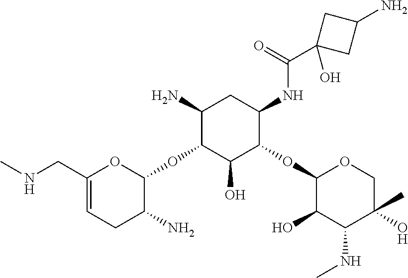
CNCC1=CCC(N)C(OC2C(O)C(OC3C(O)C(NC)C(O)(C)CO3)C(NC(C3(O)CC(N)C3)=O)CC2N)O1
